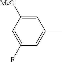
C1(F)=CC([MeO])=CC(C)=C1
